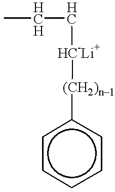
[HCH](C)C[HC-Li+][(CH2)n1]c1ccccc1
